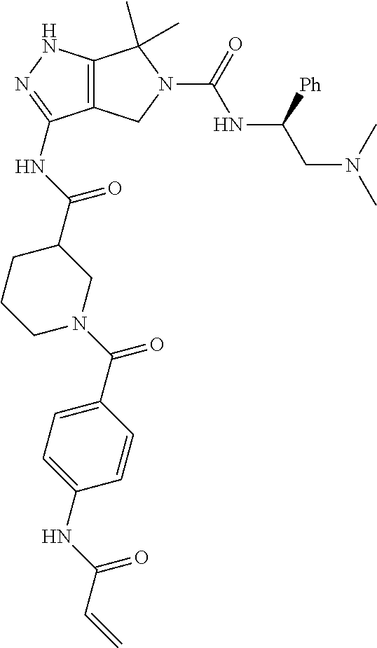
C12=C(NN=C1NC(C1CCCN(C(C3=CC=C(NC(C=C)=O)C=C3)=O)C1)=O)C(C)(C)N(C(NC(CN(C)C)[Ph])=O)C2
